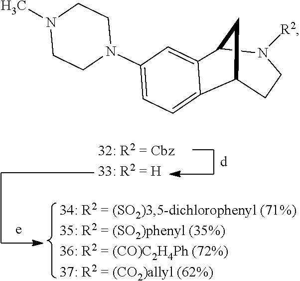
C1(N2CCN(C)CC2)=CC=C2C3CCN([R2])C(C2=C1)C3
